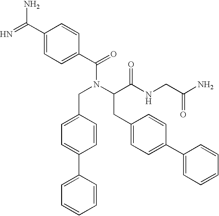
NC(C1=CC=C(C(N(CC2=CC=C(C3=CC=CC=C3)C=C2)C(CC2=CC=C(C3=CC=CC=C3)C=C2)C(=O)NCC(N)=O)=O)C=C1)=N
